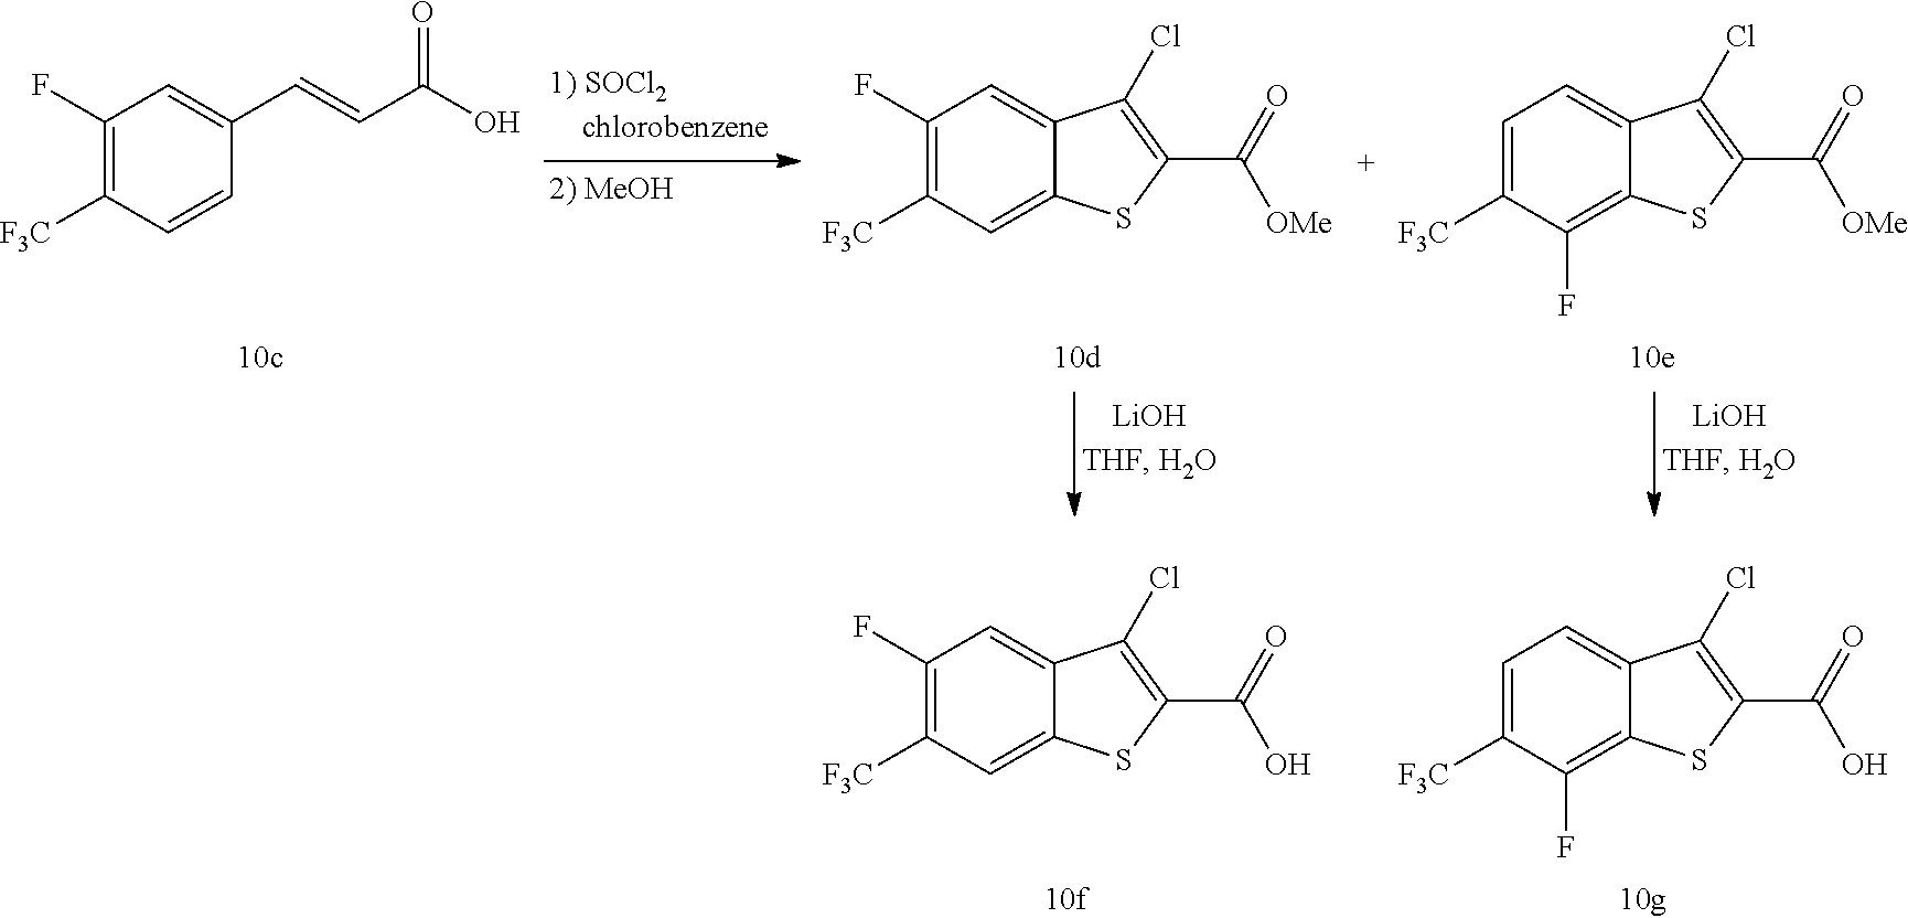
C1(F)=C([F3C])C=CC(C=CC(O)=O)=C1.C1(F)=C([F3C])C=C2C(=C1)C(Cl)=C(C(=O)[OMe])S2.C1=C([F3C])C(F)=C2C(=C1)C(Cl)=C(C(=O)[OMe])S2.C1(F)=C([F3C])C=C2C(=C1)C(Cl)=C(C(=O)O)S2.C1=C([F3C])C(F)=C2C(=C1)C(Cl)=C(C(=O)O)S2
